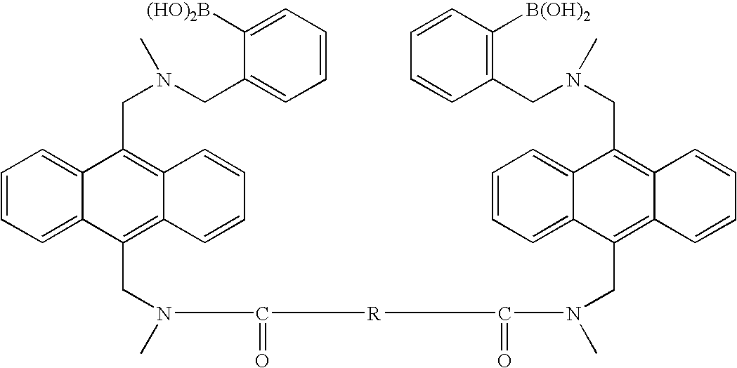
C1=CC=C2C(=C1)C(CN(CC1=CC=CC=C1[(HO)2B])C)=C1C(=C2CN(C(=O)[R]C(=O)N(CC2=C3C(=C(CN(C)CC4=C([B(OH)2])C=CC=C4)C4=CC=CC=C24)C=CC=C3)C)C)C=CC=C1
